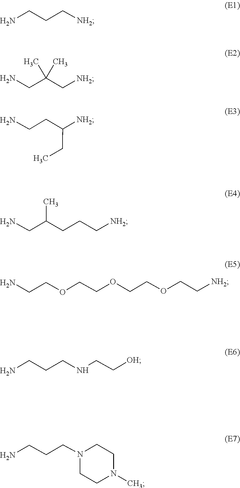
C(CN)C[NH2].NCC(C)(C)C[NH2].C(CC)(CCN)[NH2].C(CCC[NH2])(CN)C.C(CN)OCCOCCOCC[NH2].C(CNCCCN)[OH].N1(CCCN)CCN(C)CC1
